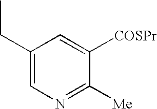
C1(CC)=CN=C([Me])C([COSPr])=C1
